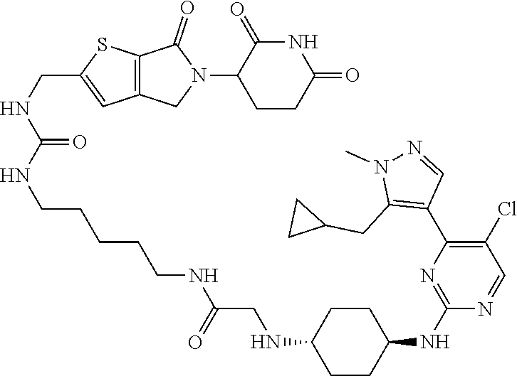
C1CC(=O)NC(=O)C1N1C(=O)C2=C(C1)C=C(CNC(NCCCCCNC(CNC1CCC(NC3=NC(C4=C(CC5CC5)N(C)N=C4)=C(Cl)C=N3)CC1)=O)=O)S2
